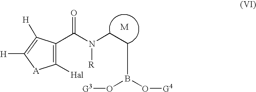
C1([Hal])=C(C(N(CCB(O[G4])O[G3])[R])=O)C([H])=C([H])[A]1
